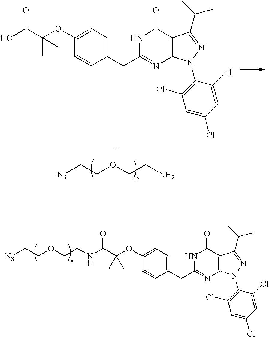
[N3]CCOCCN.OC(C(OC1=CC=C(CC2=NC3=C(C(=O)N2)C(C(C)C)=NN3C2=C(Cl)C=C(Cl)C=C2Cl)C=C1)(C)C)=O.N(C(C(OC1=CC=C(CC2=NC3=C(C(=O)N2)C(C(C)C)=NN3C2=C(Cl)C=C(Cl)C=C2Cl)C=C1)(C)C)=O)CCOCC[N3]
